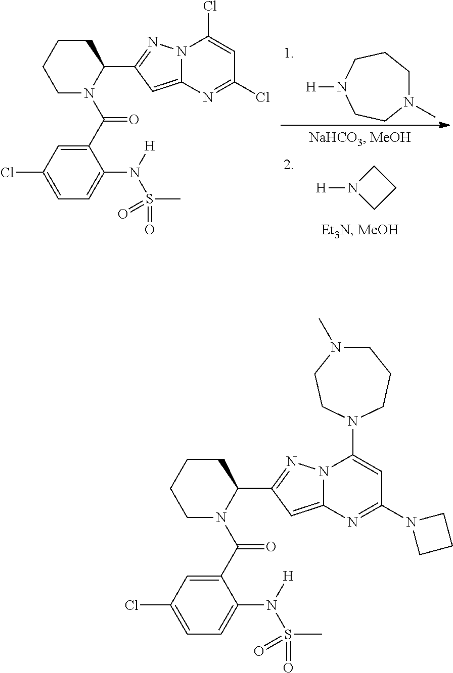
C1CCCN(C(C2=CC(Cl)=CC=C2N([H])S(C)(=O)=O)=O)C1C1=NN2C(=C1)N=C(Cl)C=C2Cl.N1(C)CCCN([H])CC1.[H]N1CCC1.C1CCCN(C(C2=CC(Cl)=CC=C2N([H])S(C)(=O)=O)=O)C1C1=NN2C(=C1)N=C(N1CCC1)C=C2N1CCN(C)CCC1
